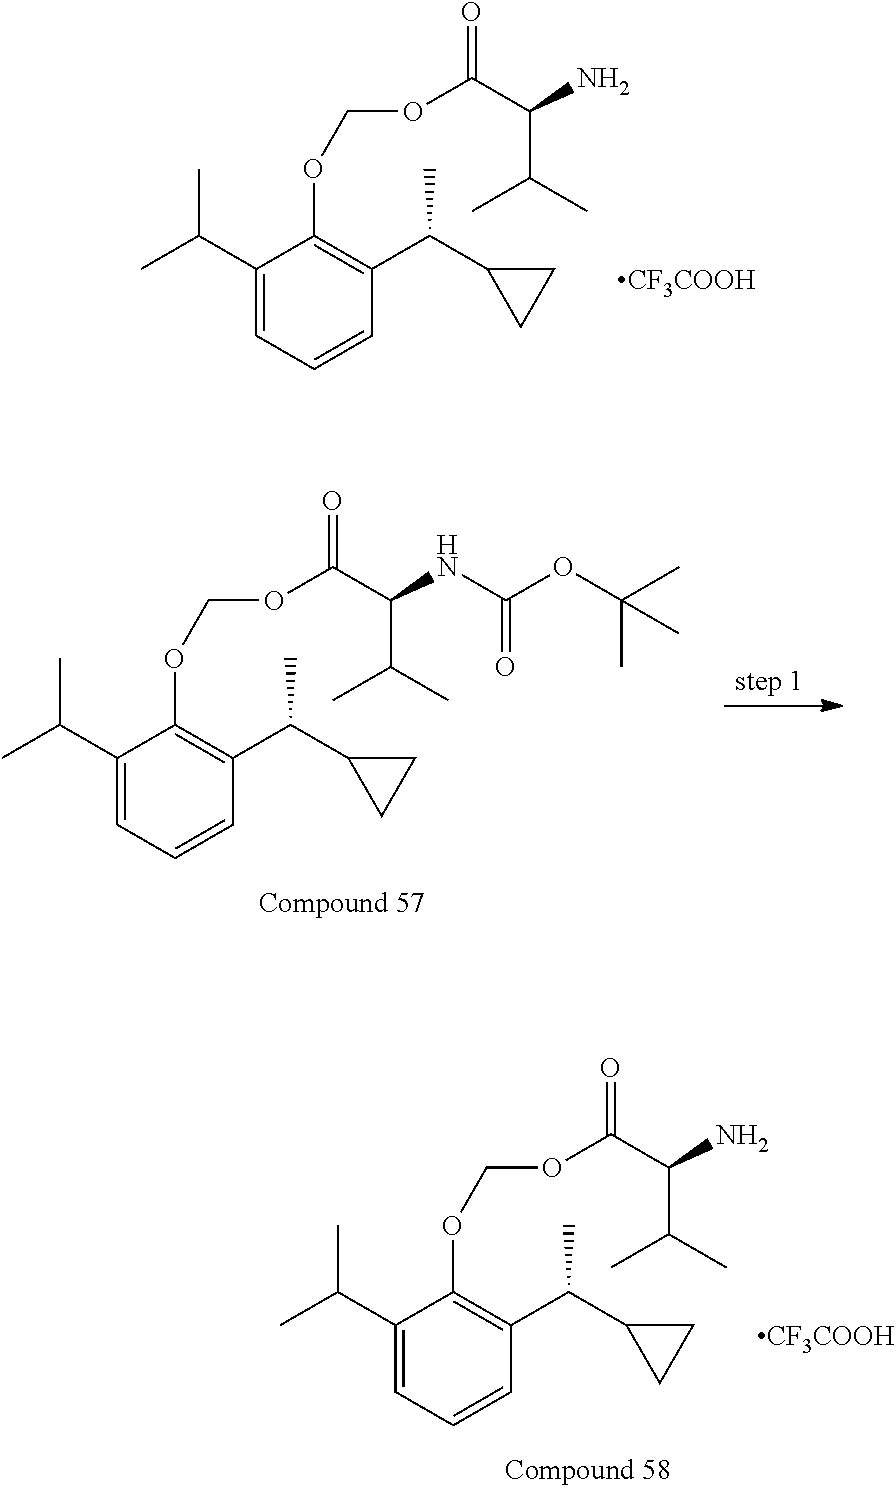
C1(C(C)C)=CC=CC(C(C2CC2)C)=C1OCOC(C(N)C(C)C)=O.[CF3COOH].C1(C(C)C)=CC=CC(C(C2CC2)C)=C1OCOC(C(NC(OC(C)(C)C)=O)C(C)C)=O.C1(C(C)C)=CC=CC(C(C2CC2)C)=C1OCOC(C(N)C(C)C)=O.[CF3COOH]
